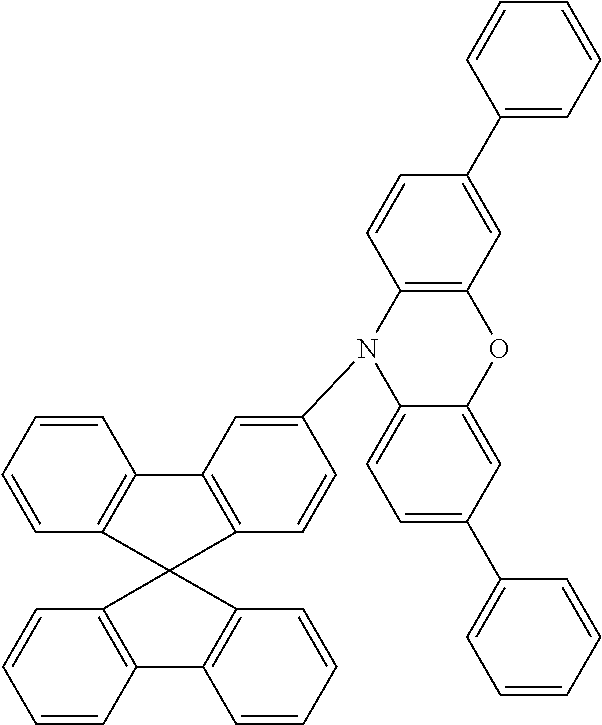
C1=CC2=C(C=C1)C1(C3=C2C=CC=C3)C2=C(C=CC=C2)C2=C1C=CC(N1C3=CC=C(C4=CC=CC=C4)C=C3OC3=C1C=CC(C1=CC=CC=C1)=C3)=C2
